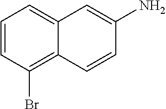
C1=CC(Br)=C2C(=C1)C=C(N)C=C2
